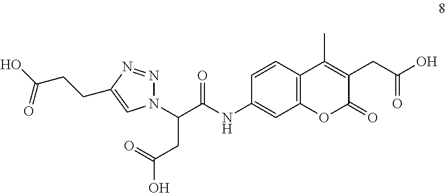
C1=CC2=C(C=C1NC(C(CC(O)=O)N1N=NC(CCC(O)=O)=C1)=O)OC(=O)C(CC(O)=O)=C2C
